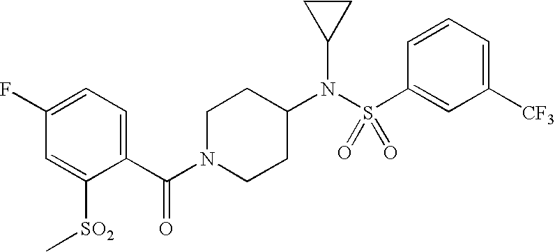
C1(C(N2CCC(N(S(C3=CC([CF3])=CC=C3)(=O)=O)C3CC3)CC2)=O)=CC=C(F)C=C1[SO2]C
